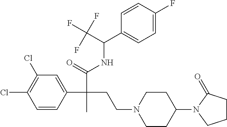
C1=CC(C(C(NC(C2=CC=C(F)C=C2)C(F)(F)F)=O)(CCN2CCC(N3C(=O)CCC3)CC2)C)=CC(Cl)=C1Cl
